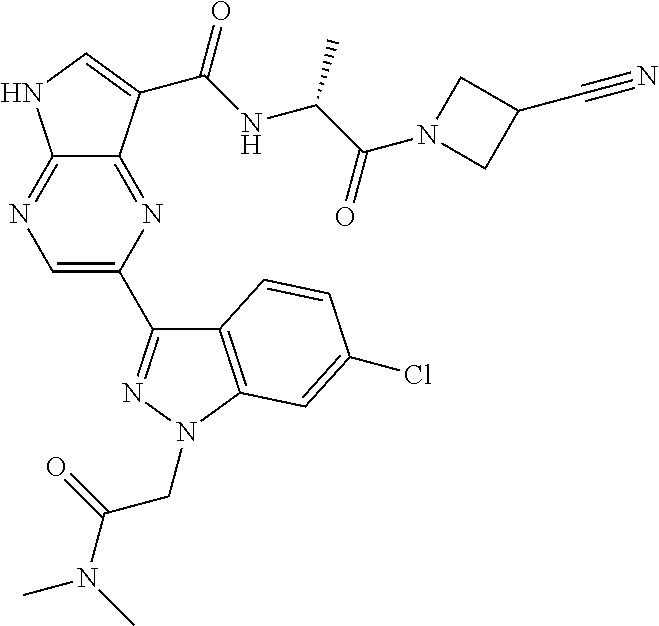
C12=NC=C(C3=NN(CC(=O)N(C)C)C4=C3C=CC(Cl)=C4)N=C1C(C(NC(C(N1CC(C#N)C1)=O)C)=O)=CN2
